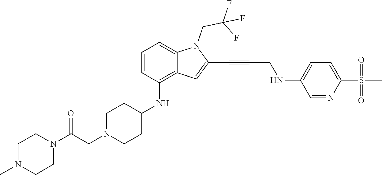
C(C#CC1=CC2=C(NC3CCN(CC(N4CCN(C)CC4)=O)CC3)C=CC=C2N1CC(F)(F)F)NC1=CC=C(S(C)(=O)=O)N=C1
